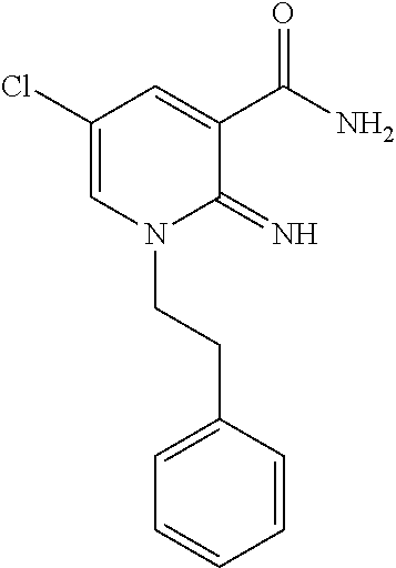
C1(Cl)=CN(CCC2=CC=CC=C2)C(=N)C(C(N)=O)=C1
